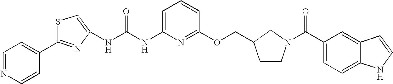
C1=NC=CC(C2=NC(NC(NC3=CC=CC(OCC4CCN(C(=O)C5=CC=C6C(=C5)C=CN6)C4)=N3)=O)=CS2)=C1
